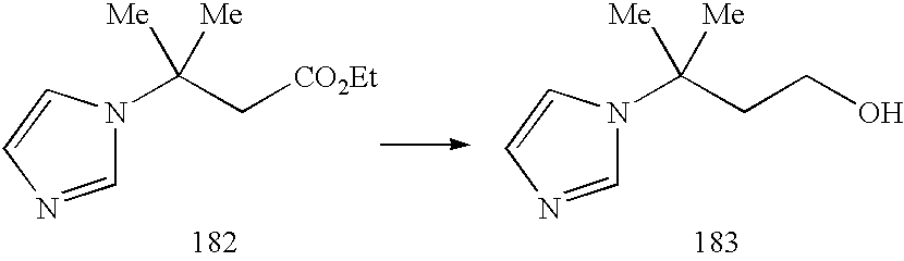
N1(C(C[CO2Et])([Me])[Me])C=NC=C1.N1(C(CCO)([Me])[Me])C=NC=C1
